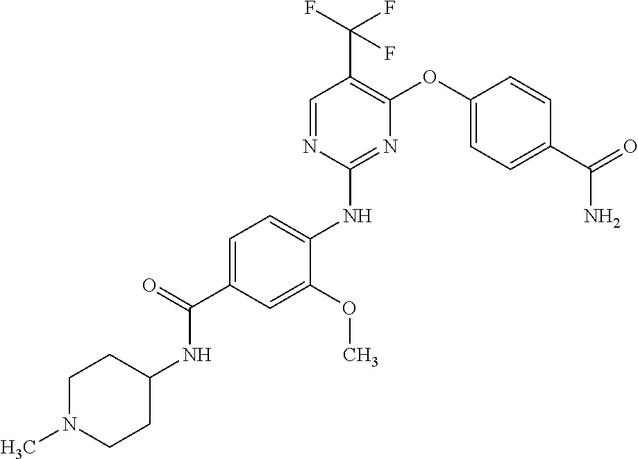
C1=C(C(=O)NC2CCN(C)CC2)C=C(OC)C(NC2=NC(OC3=CC=C(C(=O)N)C=C3)=C(C(F)(F)F)C=N2)=C1
